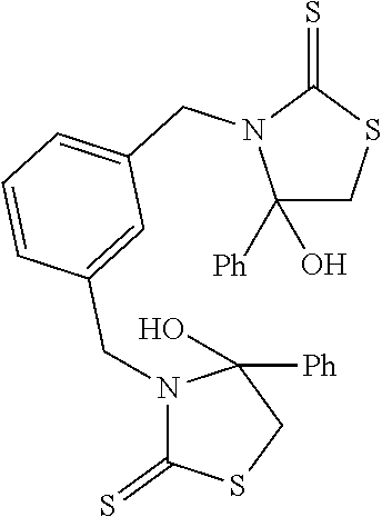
C1([Ph])(O)CSC(=S)N1CC1=CC=CC(CN2C(=S)SCC2(O)[Ph])=C1
